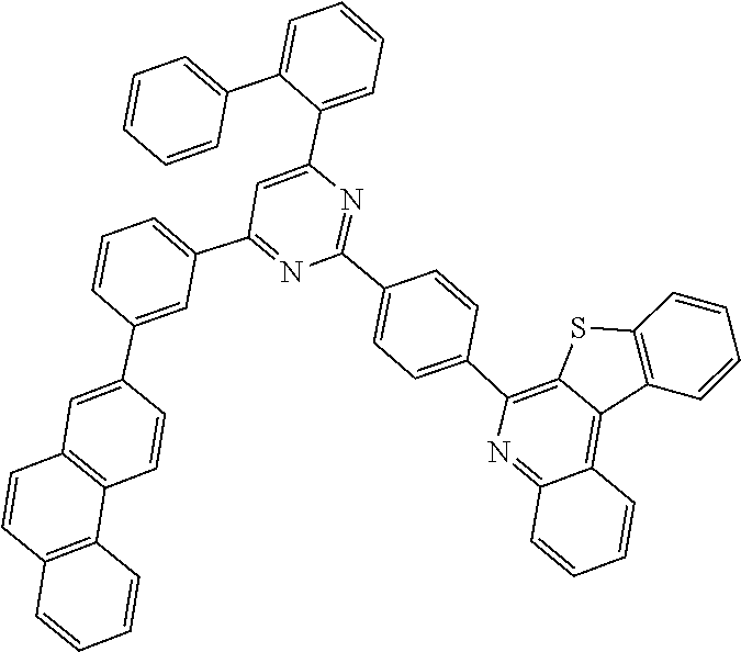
C1(C2=CC=C(C3=C4C(=C5C(=N3)C=CC=C5)C3=C(S4)C=CC=C3)C=C2)=NC(C2=CC=CC=C2C2=CC=CC=C2)=CC(C2=CC=CC(C3=CC4=C(C=C3)C3=C(C=C4)C=CC=C3)=C2)=N1
